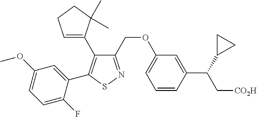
C1=CC(C(C2CC2)C[CO2H])=CC(OCC2=NSC(C3=CC(OC)=CC=C3F)=C2C2=CCCC2(C)C)=C1
